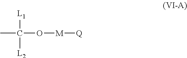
C(O[M][Q])([L1])(C)[L2]
